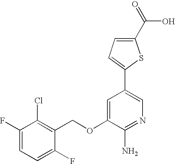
C1(F)=CC=C(F)C(COC2=CC(C3=CC=C(C(=O)O)S3)=CN=C2N)=C1Cl
